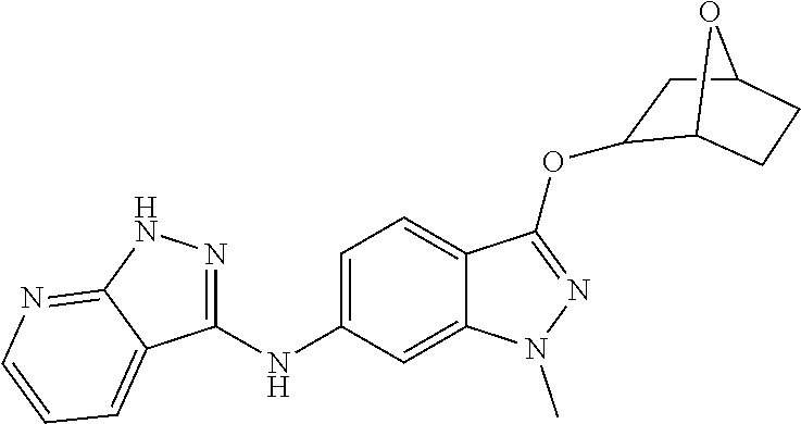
C1(NC2=CC=C3C(=C2)N(C)N=C3OC2C3CCC(C2)O3)=NNC2=NC=CC=C12
